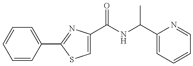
C1=C(C(NC(C2=CC=CC=N2)C)=O)N=C(C2=CC=CC=C2)S1
